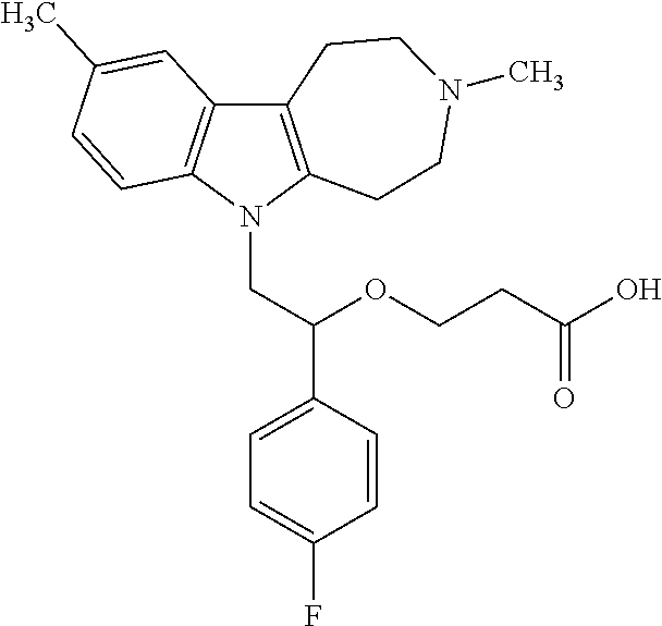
C12=C(N(CC(C3=CC=C(F)C=C3)OCCC(O)=O)C3=C1C=C(C)C=C3)CCN(C)CC2
